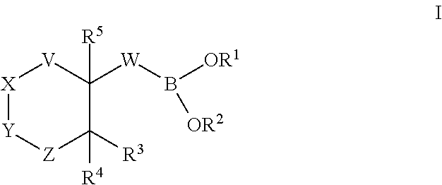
[X]1[Y][Z]C([R3])([R4])C([W]B([OR1])[OR2])([R5])[V]1
